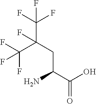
C(C(CC(C(=O)O)N)(C(F)(F)F)F)(F)(F)F
